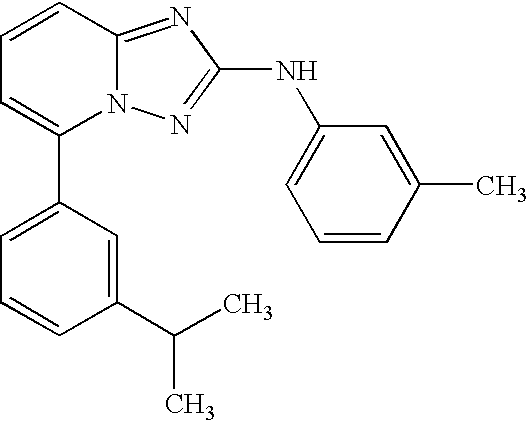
C1=CC2=NC(NC3=CC=CC(C)=C3)=NN2C(C2=CC=CC(C(C)C)=C2)=C1
